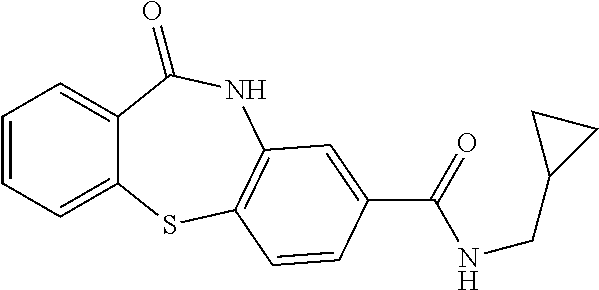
C1=CC=C2C(=C1)C(=O)NC1=C(S2)C=CC(C(=O)NCC2CC2)=C1
